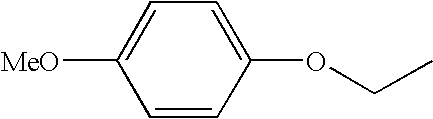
C1=CC(OCC)=CC=C1[MeO]
